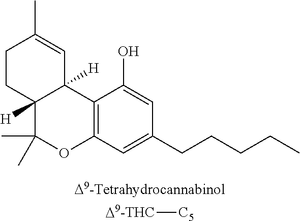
C12=C(C=C(CCCCC)C=C1O)OC(C)(C)C1([H])C2([H])C=C(C)CC1.[D9-THC][C5]
